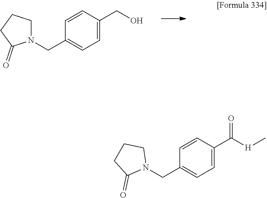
C1CCC(=O)N1CC1=CC=C(CO)C=C1.N1(CC2=CC=C(C([H]C)=O)C=C2)CCCC1=O
